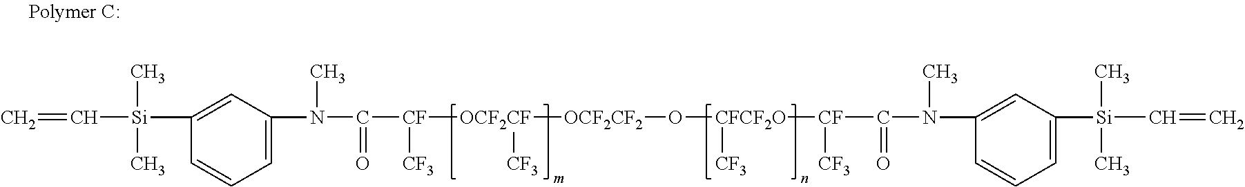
C=C[Si](C)(C)C1=CC(N(C([CF]([CF3])[OCF2CF]([CF3])[OCF2CF2]O[CFCF2O]([CF3])[CF]([CF3])C(N(C)C2=CC([Si](C)(C)C=C)=CC=C2)=O)=O)C)=CC=C1
